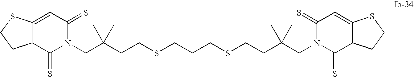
C12=CC(=S)N(CC(CCSCCCSCCC(CN3C(=S)C4C(=CC3=S)SCC4)(C)C)(C)C)C(=S)C1CCS2
